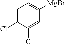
C1=C(Cl)C(Cl)=CC([MgBr])=C1
